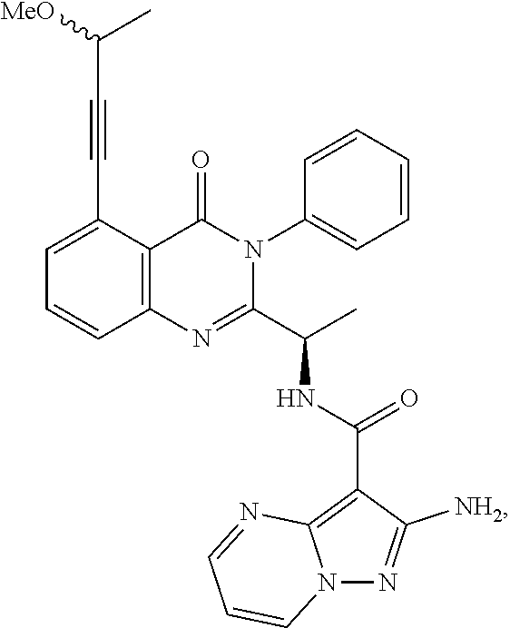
C1=C(C#CC(C)[MeO])C2=C(C=C1)N=C(C(C)NC(C1=C3N(N=C1[NH2])C=CC=N3)=O)N(C1=CC=CC=C1)C2=O
